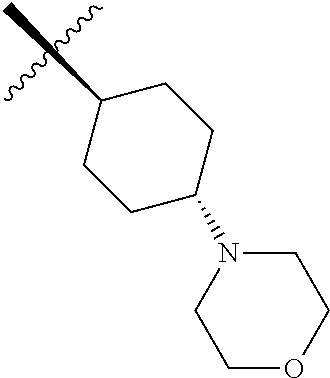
CC1CCC(N2CCOCC2)CC1
